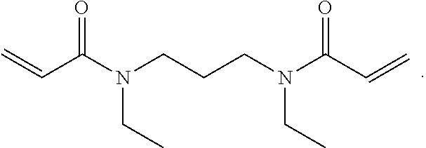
C=CC(N(CCCN(C(C=C)=O)CC)CC)=O
